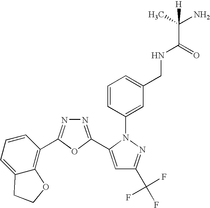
N1=C(C2=CC(C(F)(F)F)=NN2C2=CC(CNC(C(C)(N)[H])=O)=CC=C2)OC(C2=C3C(=CC=C2)CCO3)=N1
